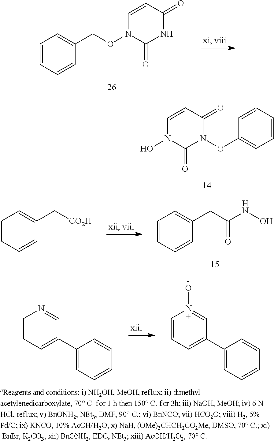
N1(OC2=CC=CC=C2)C(=O)C=CN(O)C1=O.C1=CC=CC(CON2C(=O)NC(=O)C=C2)=C1.C1=CC=CC(C[CO2H])=C1.C1=CC=CC(CC(=O)NO)=C1.C1=CC=C(C2=CC=CC=C2)C=N1.C1=CC=C(C2=CC=CC=C2)C=N1O
